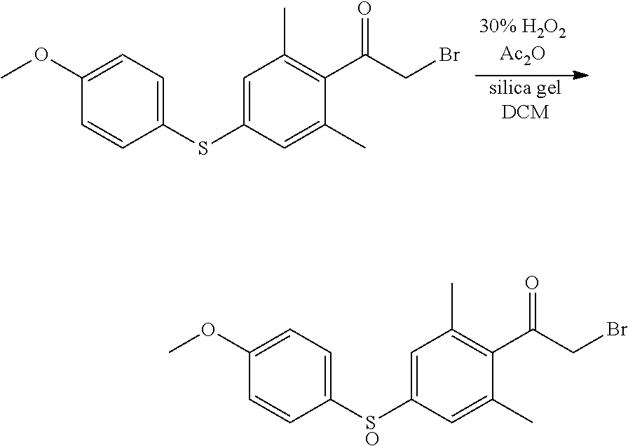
[silica gelDCM].C1=C(SC2=CC(C)=C(C(=O)CBr)C(C)=C2)C=CC(OC)=C1.C1=C([SO]C2=CC(C)=C(C(CBr)=O)C(C)=C2)C=CC(OC)=C1
